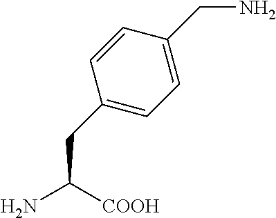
C(C([COOH])N)C1=CC=C(CN)C=C1
